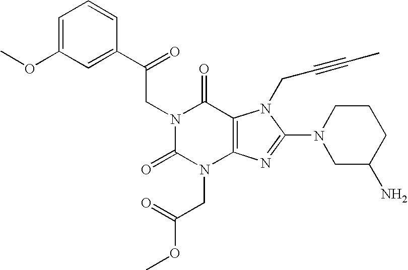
C1=CC=C(OC)C=C1C(CN1C(=O)N(CC(OC)=O)C2=C(C1=O)N(CC#CC)C(N1CC(N)CCC1)=N2)=O
